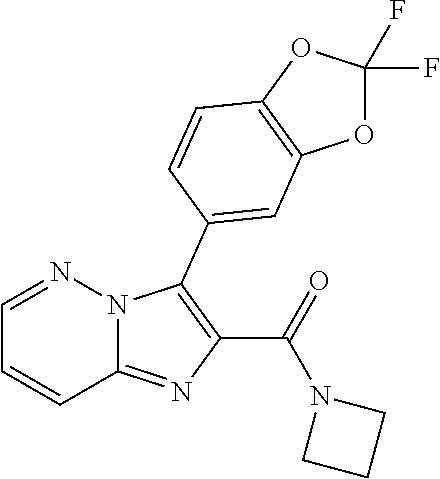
C12=NC(C(=O)N3CCC3)=C(C3=CC4=C(OC(F)(F)O4)C=C3)N1N=CC=C2
